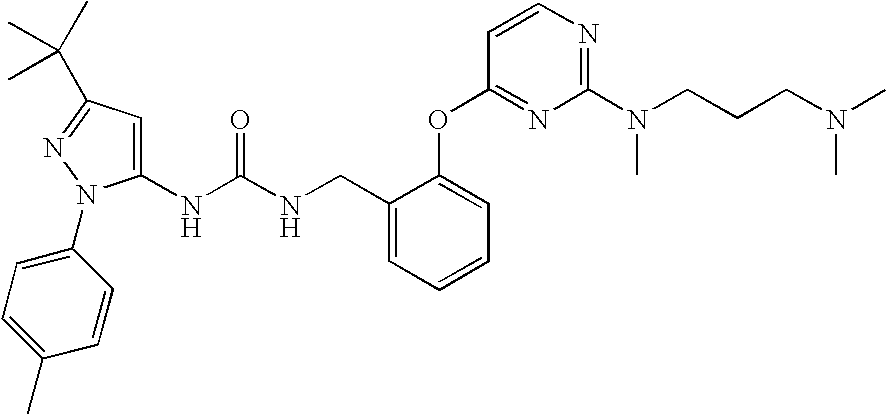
N(C(NCC1=CC=CC=C1OC1=NC(N(CCCN(C)C)C)=NC=C1)=O)C1=CC(C(C)(C)C)=NN1C1=CC=C(C)C=C1
